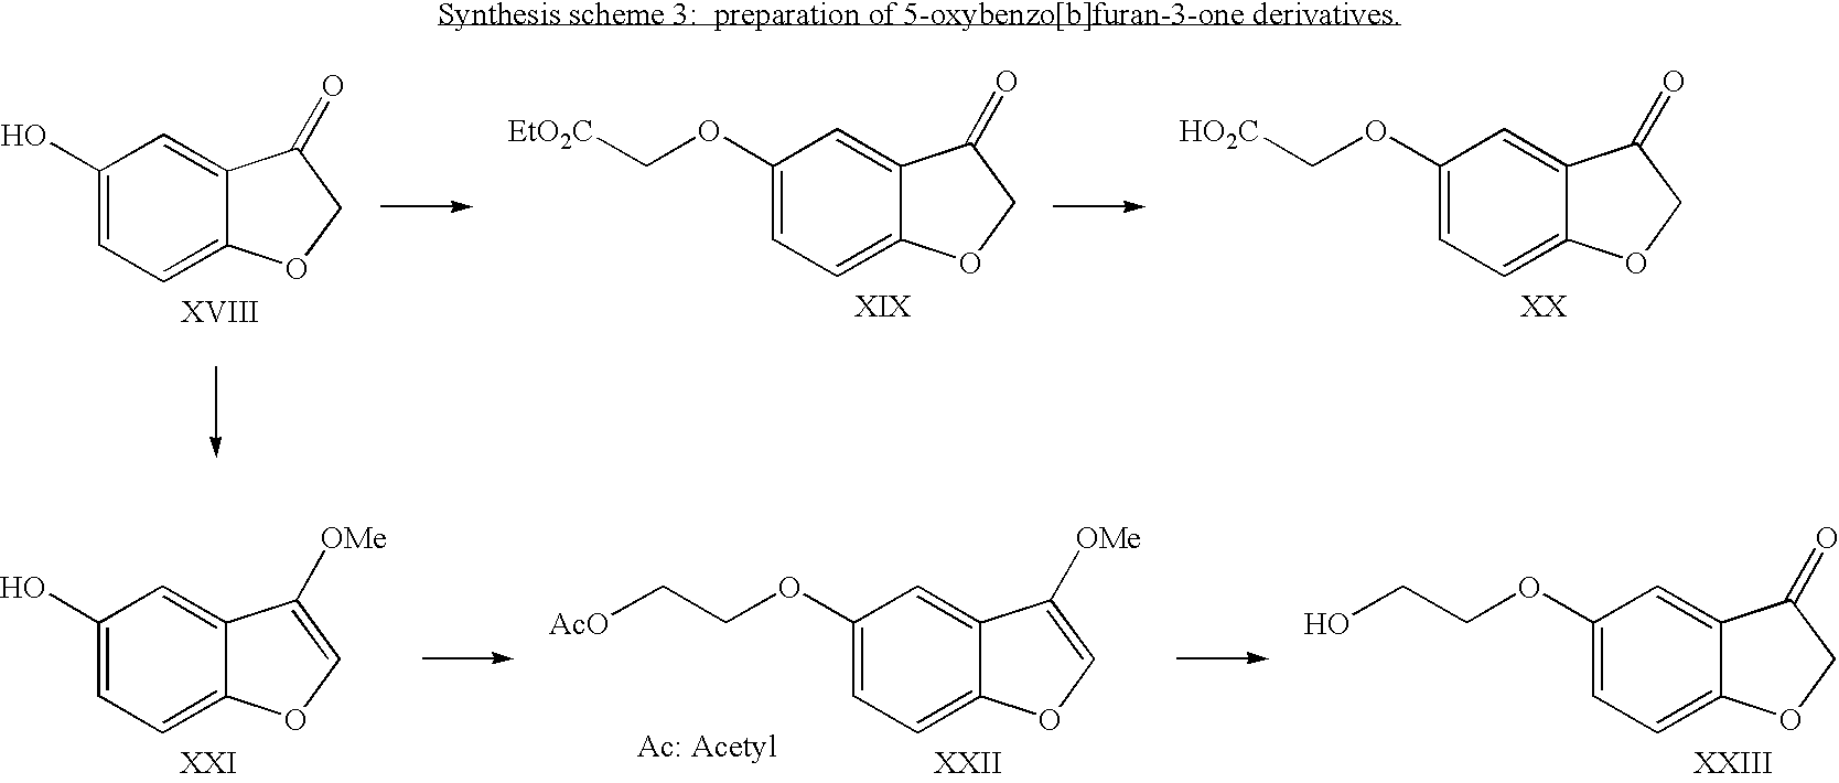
C1(O)=CC=C2C(=C1)C(=O)CO2.C1(OC[EtO2C])=CC=C2C(=C1)C(=O)CO2.C1(OC[HO2C])=CC=C2C(=C1)C(=O)CO2.C1(O)=CC=C2C(=C1)C([OMe])=CO2.C1(OCC[AcO])=CC=C2C(=C1)C([OMe])=CO2.C1(OCCO)=CC=C2C(=C1)C(=O)CO2
